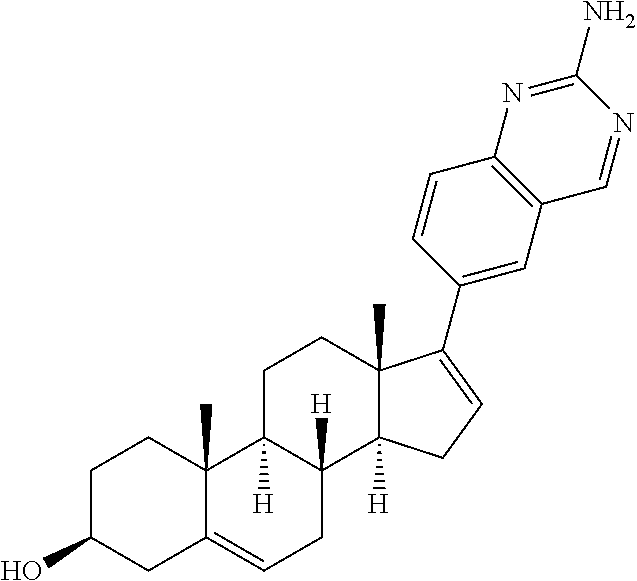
C1C(O)CC2=CCC3([H])C([H])(C2(C)C1)CCC1(C)C3([H])CC=C1C1=CC2=C(C=C1)N=C(N)N=C2
